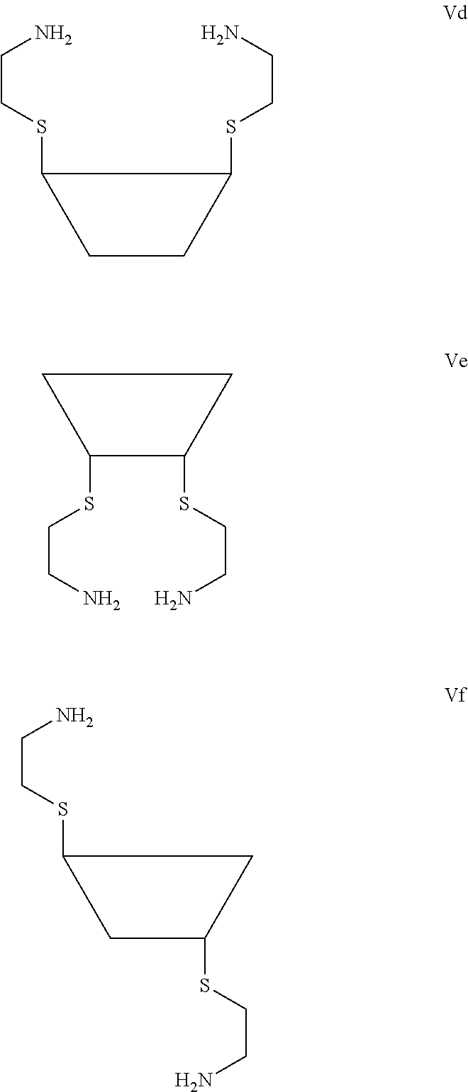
C1CC(SCCN)C1SCCN.C1(SCCN)C(SCCN)CC1.C1C(SCCN)CC1SCCN
